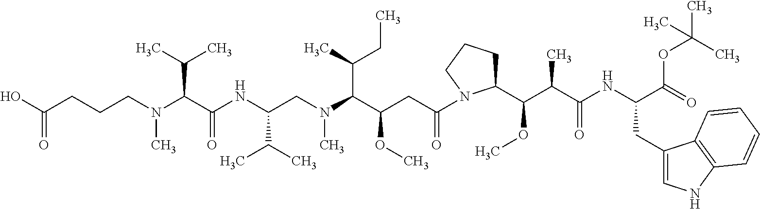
OC(CCCN(C(C(NC(CN(C(C(CC(=O)N1C(C(C(C(NC(C(=O)OC(C)(C)C)CC2=CNC3=C2C=CC=C3)=O)C)OC)CCC1)OC)C(C)CC)C)C(C)C)=O)C(C)C)C)=O
